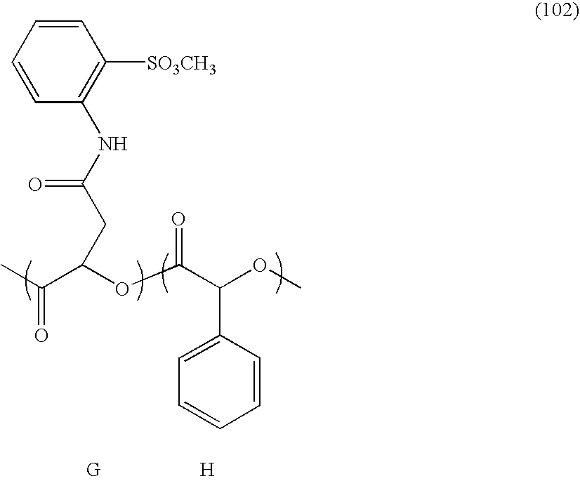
CC(=O)C(OC(C(OC)C1=CC=CC=C1)=O)CC(=O)NC1=C([SO3CH3])C=CC=C1.[H]
